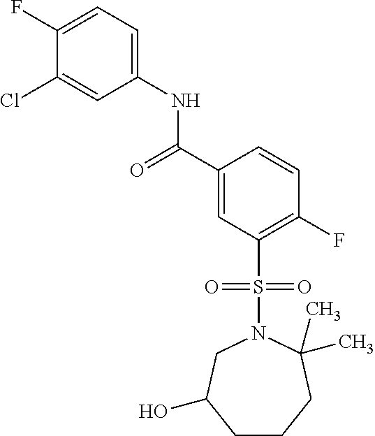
C1(F)=CC=C(NC(C2=CC(S(=O)(=O)N3CC(O)CCCC3(C)C)=C(F)C=C2)=O)C=C1Cl
